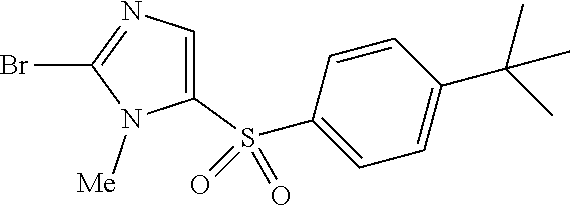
C1(S(C2=CC=C(C(C)(C)C)C=C2)(=O)=O)=CN=C(Br)N1[Me]
